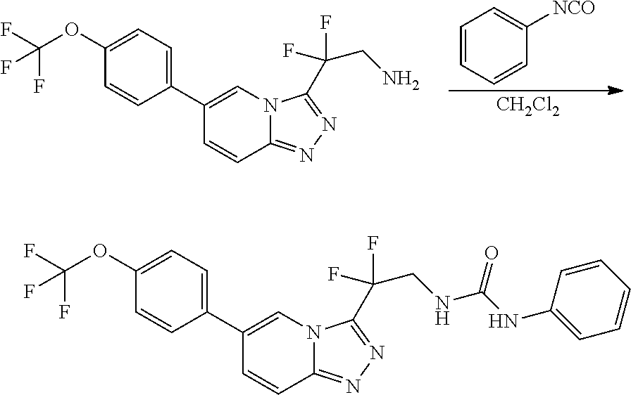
C1=CC=CC([NCO])=C1.C1=CC2=NN=C(C(CN)(F)F)N2C=C1C1=CC=C(OC(F)(F)F)C=C1.[CH2Cl2].C1=CC2=NN=C(C(CNC(NC3=CC=CC=C3)=O)(F)F)N2C=C1C1=CC=C(OC(F)(F)F)C=C1
